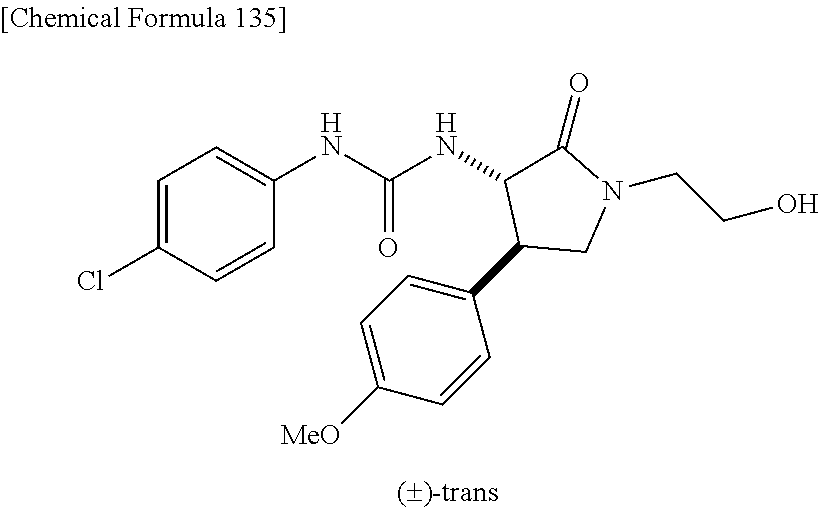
C1=C(Cl)C=CC(NC(NC2C(C3=CC=C([MeO])C=C3)CN(CCO)C2=O)=O)=C1
